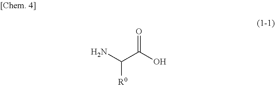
C([R0])(N)C(O)=O
